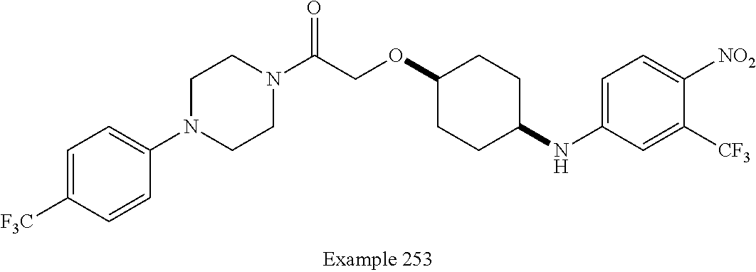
C1=C([F3C])C=CC(N2CCN(C(COC3CCC(NC4=CC=C([NO2])C([CF3])=C4)CC3)=O)CC2)=C1
